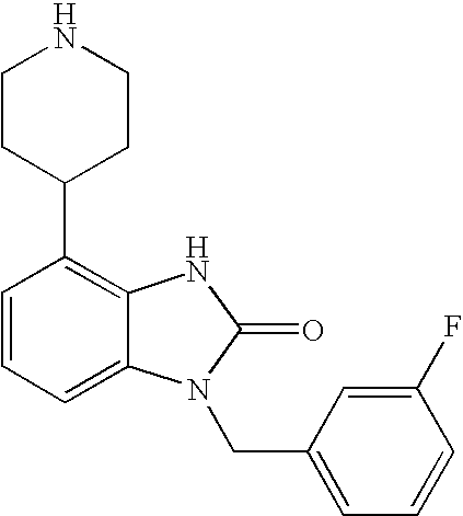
C1=CC=C2C(=C1C1CCNCC1)NC(=O)N2CC1=CC=CC(F)=C1
